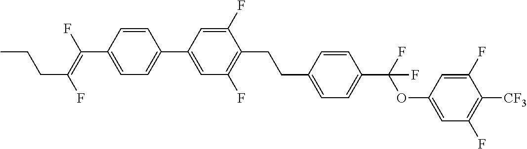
C1=CC(C2=CC(F)=C(CCC3=CC=C(C(OC4=CC(F)=C([CF3])C(F)=C4)(F)F)C=C3)C(F)=C2)=CC=C1C(F)=C(F)CCC
